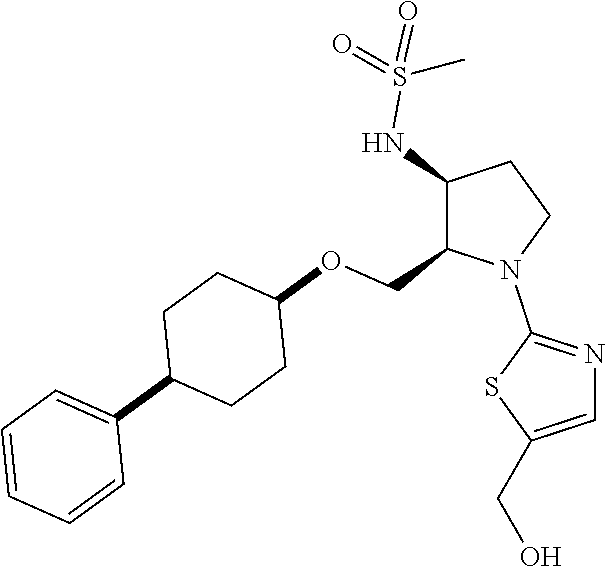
C1(NS(=O)(=O)C)C(COC2CCC(C3=CC=CC=C3)CC2)N(C2=NC=C(CO)S2)CC1
